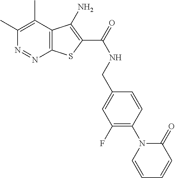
C1(C)=C(C)C2=C(N=N1)SC(C(=O)NCC1=CC(F)=C(N3C=CC=CC3=O)C=C1)=C2N
